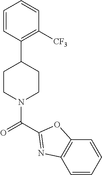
C12=C(N=C(C(=O)N3CCC(C4=C([CF3])C=CC=C4)CC3)O1)C=CC=C2
